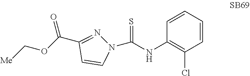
N1(C(NC2=C(Cl)C=CC=C2)=S)N=C(C(OC[Me])=O)C=C1
